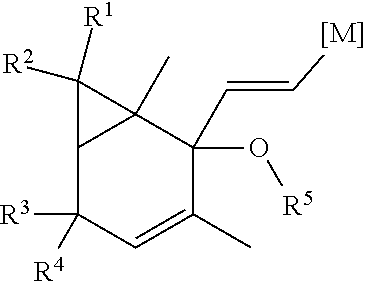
C12C([R3])([R4])C=C(C)C(O[R5])(C=C[[M]])C1(C)C2([R2])[R1]
